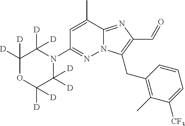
N12C(=NC(C=O)=C1CC1=C(C)C([CF3])=CC=C1)C(C)=CC(N1C([D])([D])C([D])([D])OC([D])([D])C1([D])[D])=N2
